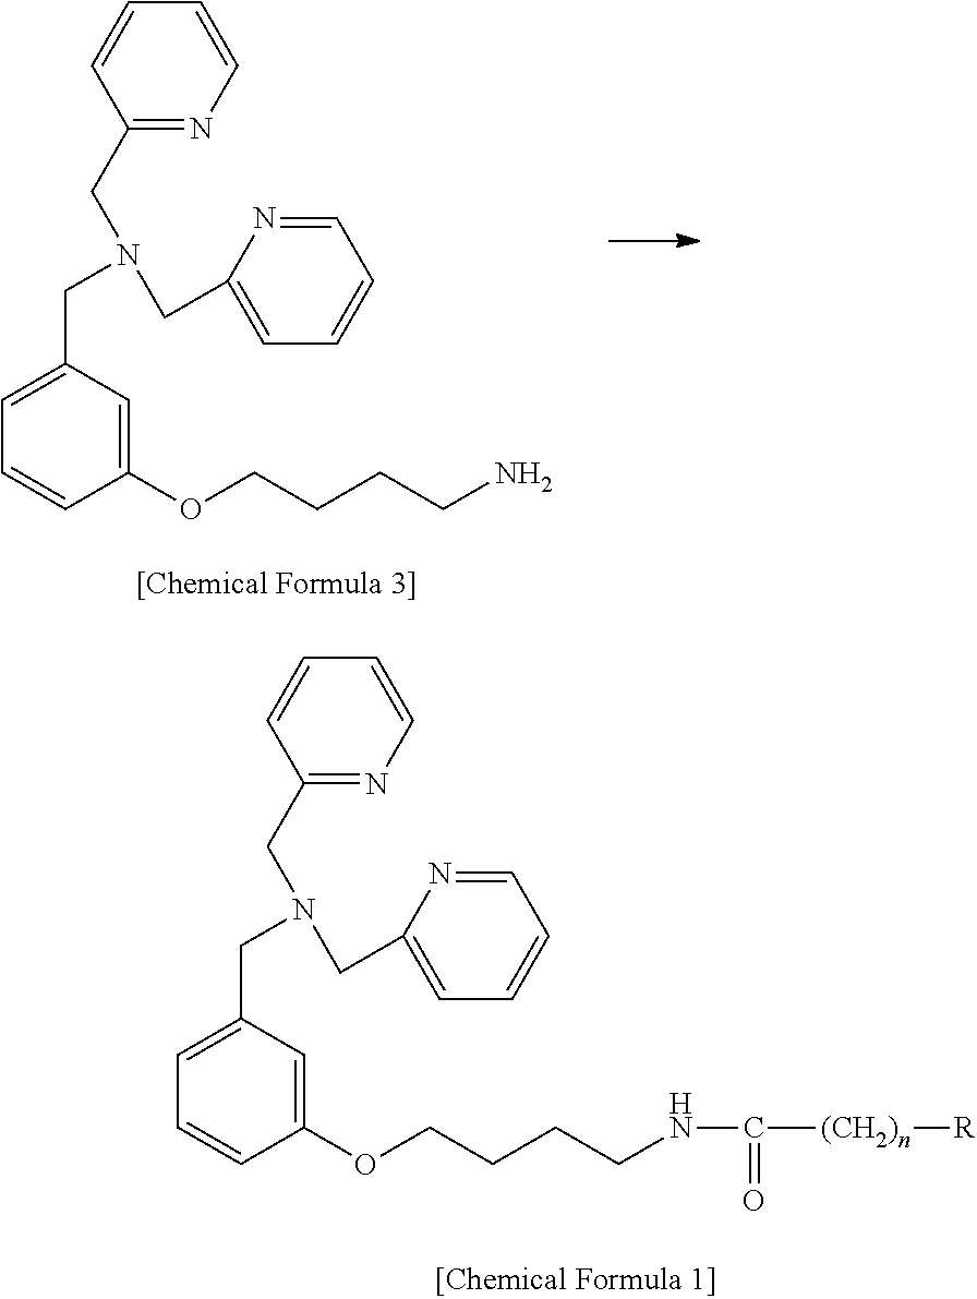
C1(CN(CC2=CC=CC(OCCCCN)=C2)CC2=CC=CC=N2)=NC=CC=C1.C1(CN(CC2=CC=CC(OCCCCNC(=O)[(CH2)n][R])=C2)CC2=CC=CC=N2)=NC=CC=C1
